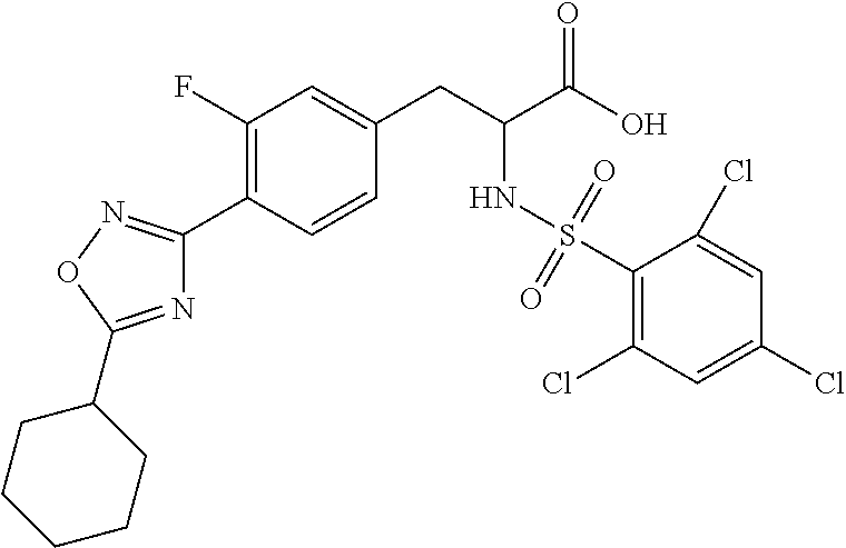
C1(F)=C(C2=NOC(C3CCCCC3)=N2)C=CC(CC(C(O)=O)NS(C2=C(Cl)C=C(Cl)C=C2Cl)(=O)=O)=C1
